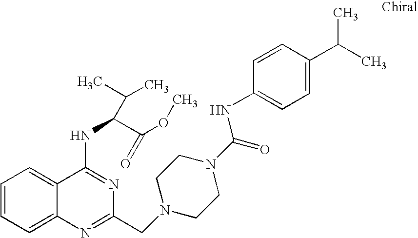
C1=CC=C2C(=C1)C(NC(C(OC)=O)C(C)C)=NC(CN1CCN(C(=O)NC3=CC=C(C(C)C)C=C3)CC1)=N2
